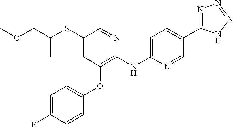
C1(SC(COC)C)=CC(OC2=CC=C(F)C=C2)=C(NC2=CC=C(C3=NN=NN3)C=N2)N=C1
